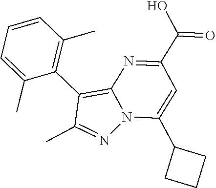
N12C(C3CCC3)=CC(C(O)=O)=NC1=C(C1=C(C)C=CC=C1C)C(C)=N2
